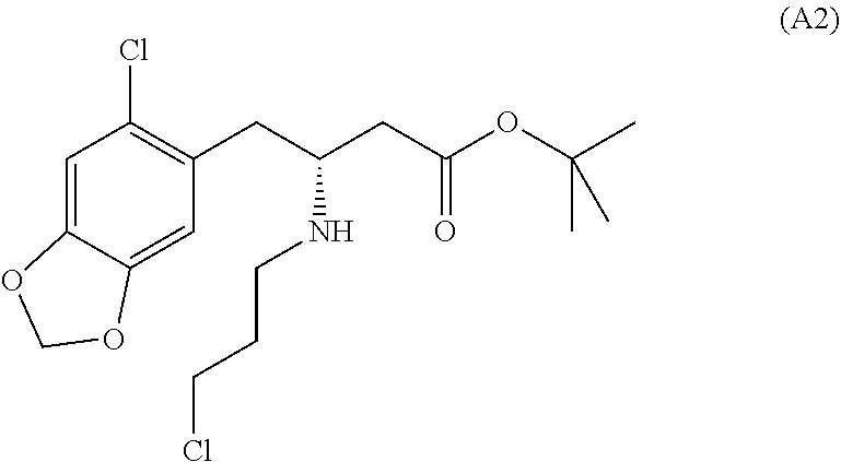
N(CCCCl)C(CC1=C(Cl)C=C2OCOC2=C1)CC(OC(C)(C)C)=O
